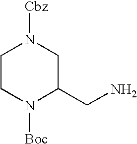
C1CN([Boc])C(CN)CN1[Cbz]
